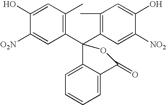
C1(C2(C3=C(C)C=C(O)C([O2N])=C3)OC(=O)C3=CC=CC=C23)=C(C)C=C(O)C([NO2])=C1
